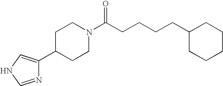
N1=CNC=C1C1CCN(C(CCCCC2CCCCC2)=O)CC1
